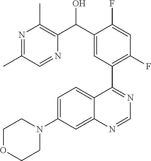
C1=C(N2CCOCC2)C=C2C(=C1)C(C1=C(F)C=C(F)C(C(C3=C(C)N=C(C)C=N3)O)=C1)=NC=N2
